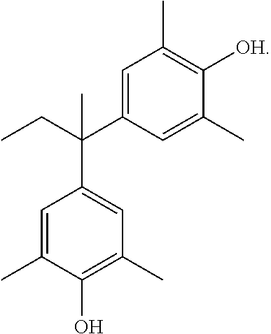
C1=C(C)C(O)=C(C)C=C1C(C1=CC(C)=C([OH])C(C)=C1)(CC)C
